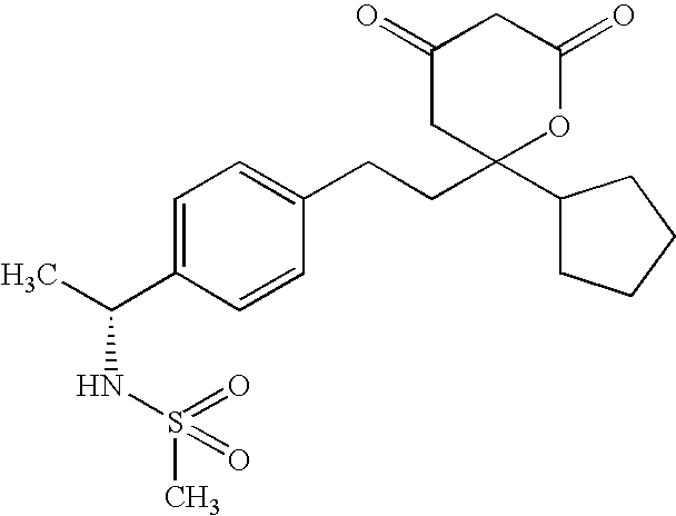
C1=C(C(C)NS(=O)(=O)C)C=CC(CCC2(C3CCCC3)OC(=O)CC(=O)C2)=C1
